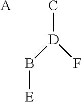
B([D](C)F)[E].[A]
